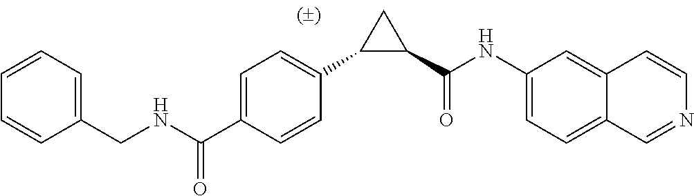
C1=C(C(NCC2=CC=CC=C2)=O)C=CC(C2C(C(NC3=CC=C4C=NC=CC4=C3)=O)C2)=C1
